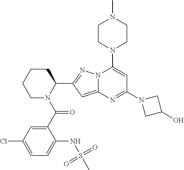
C1N(C(C2=CC(Cl)=CC=C2NS(C)(=O)=O)=O)C(C2=NN3C(=C2)N=C(N2CC(O)C2)C=C3N2CCN(C)CC2)CCC1
